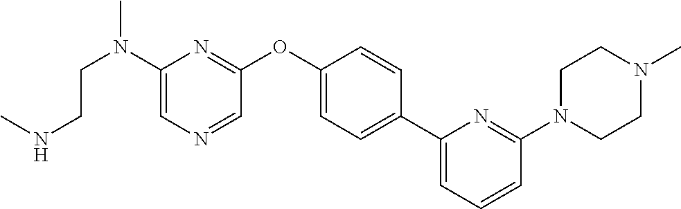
C1(N(CCNC)C)=CN=CC(OC2=CC=C(C3=CC=CC(N4CCN(C)CC4)=N3)C=C2)=N1
